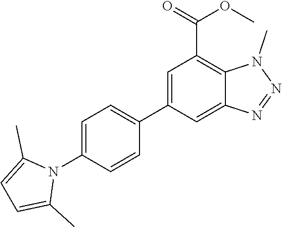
N1(C2=CC=C(C3=CC(C(=O)OC)=C4C(=C3)N=NN4C)C=C2)C(C)=CC=C1C
